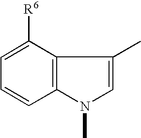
C12=C(C([R6])=CC=C1)C(C)=CN2C
